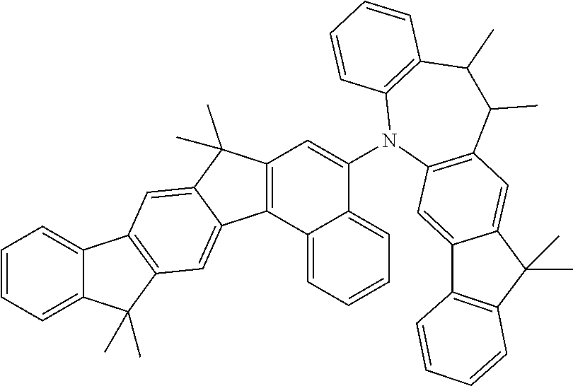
C12=CC=CC=C1C(C)(C)C1=C2C=C2C(C)(C)C3=C(C2=C1)C1=CC=CC=C1C(N1C2=C(C(C)C(C)C4=C1C=CC=C4)C=C1C(=C2)C2=C(C1(C)C)C=CC=C2)=C3
